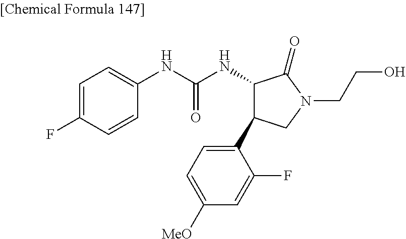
C1=C(F)C=CC(NC(NC2C(C3=CC=C([MeO])C=C3F)CN(CCO)C2=O)=O)=C1
